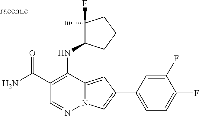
O=C(C1=C(NC2C(F)(C)CCC2)C2=CC(C3=CC=C(F)C(F)=C3)=CN2N=C1)N
